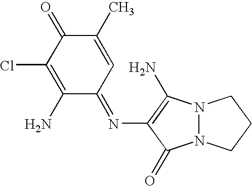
N12N(C(N)=C(N=C3C=C(C)C(=O)C(Cl)=C3N)C1=O)CCC2
